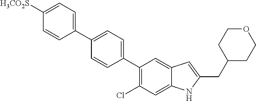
C1(C2=CC=C(C3=C(Cl)C=C4C(=C3)C=C(CC3CCOCC3)N4)C=C2)=CC=C([H3CO2S])C=C1
